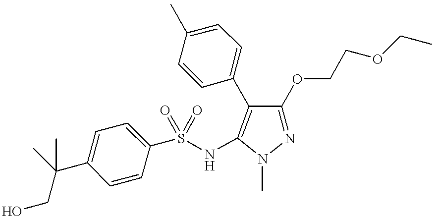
N1=C(OCCOCC)C(C2=CC=C(C)C=C2)=C(NS(=O)(=O)C2=CC=C(C(CO)(C)C)C=C2)N1C
